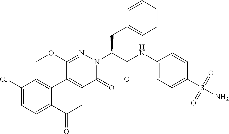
C1(Cl)=CC=C(C(C)=O)C(C2=CC(=O)N(C(CC3=CC=CC=C3)C(NC3=CC=C(S(=O)(=O)N)C=C3)=O)N=C2OC)=C1
